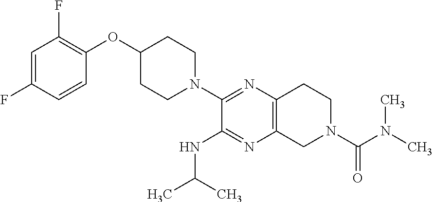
C1=C(F)C=CC(OC2CCN(C3=NC4=C(N=C3NC(C)C)CN(C(N(C)C)=O)CC4)CC2)=C1F
